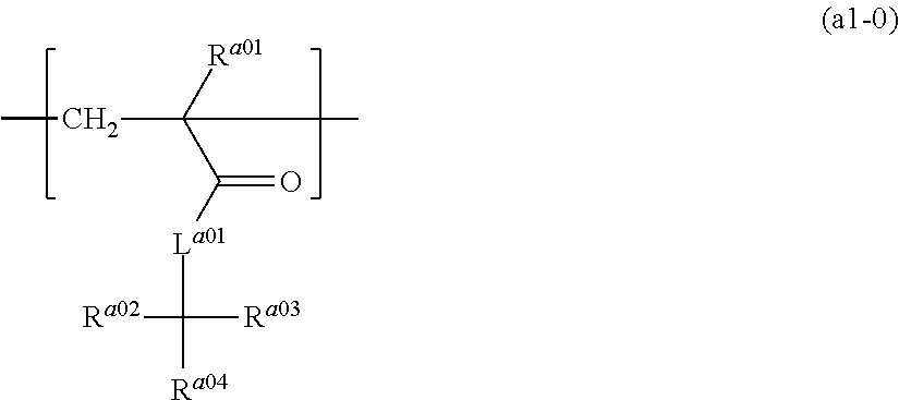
[Ra01]C(C([La01]C([Ra04])([Ra03])[Ra02])=O)(CC)C
